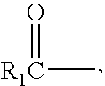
[R1C](C)=O
